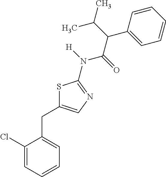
S1C(CC2=CC=CC=C2Cl)=CN=C1N([H])C(=O)C(C(C)C)C1=CC=CC=C1
